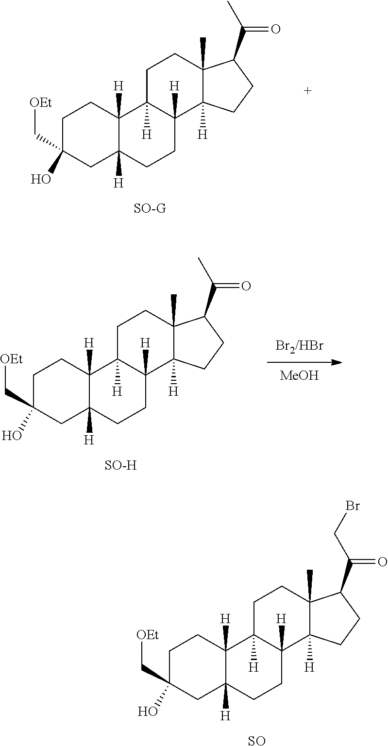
C1C(O)(C[OEt])CC2([H])C([H])(C1)C1([H])C([H])(CC2)C2([H])C(C)(CC1)C(C(=O)CBr)CC2.[SO].C1C(O)(C[OEt])CC2([H])C([H])(C1)C1([H])C([H])(CC2)C2([H])C(C)(CC1)C(C(=O)C)CC2.[SO-G].C1C(O)(C[OEt])CC2([H])C([H])(C1)C1([H])C([H])(CC2)C2([H])C(C)(CC1)C(C(=O)C)CC2.[SO-H].[MeOH]
